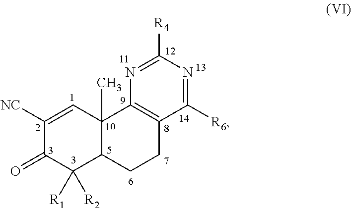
C1([NC])=CC2(C)C(C([R1])([R2])C1=O)CCC1=C2N=C([R4])N=C1[R6]
